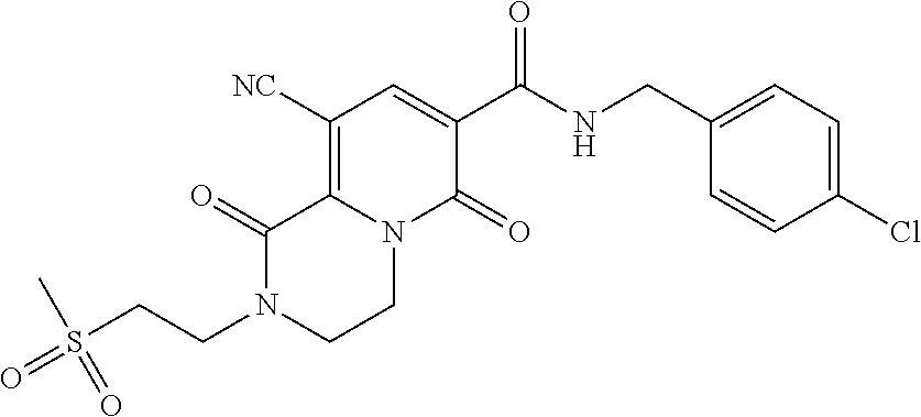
C12=C([NC])C=C(C(=O)NCC3=CC=C(Cl)C=C3)C(=O)N1CCN(CCS(=O)(C)=O)C2=O
